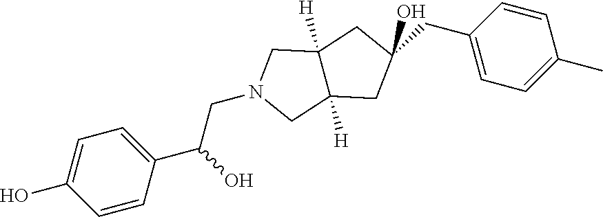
C1(C(O)CN2CC3([H])C([H])(C2)CC(CC2=CC=C(C)C=C2)(O)C3)=CC=C(O)C=C1
